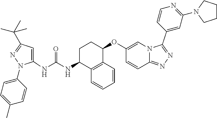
C1=CC2=C(C=C1)C(NC(=O)NC1=CC(C(C)(C)C)=NN1C1=CC=C(C)C=C1)CCC2OC1=CN2C(=NN=C2C2=CC(N3CCCC3)=NC=C2)C=C1
